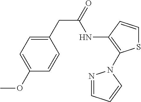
N1=CC=CN1C1=C(NC(CC2=CC=C(OC)C=C2)=O)C=CS1
